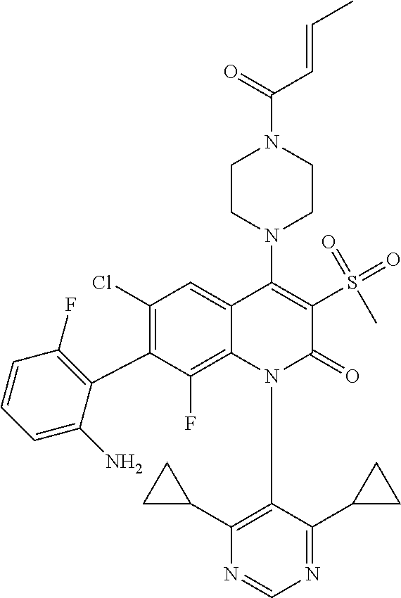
C1(Cl)=C(C2=C(F)C=CC=C2N)C(F)=C2C(=C1)C(N1CCN(C(=O)C=CC)CC1)=C(S(C)(=O)=O)C(=O)N2C1=C(C2CC2)N=CN=C1C1CC1
